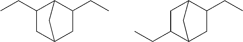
C1(CC)CC2CC(CC)C1C2.C1C(CC)C2CC(CC)C1C2
